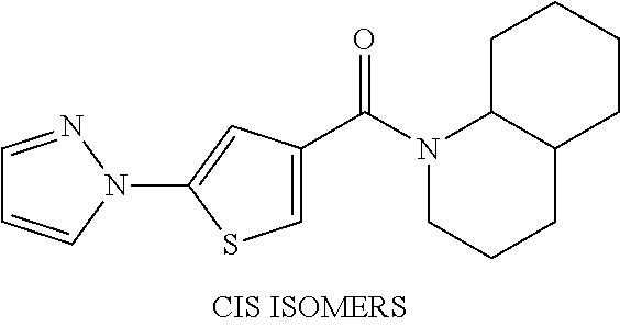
C1=C(C(N2CCCC3C2CCCC3)=O)C=C(N2C=CC=N2)S1
